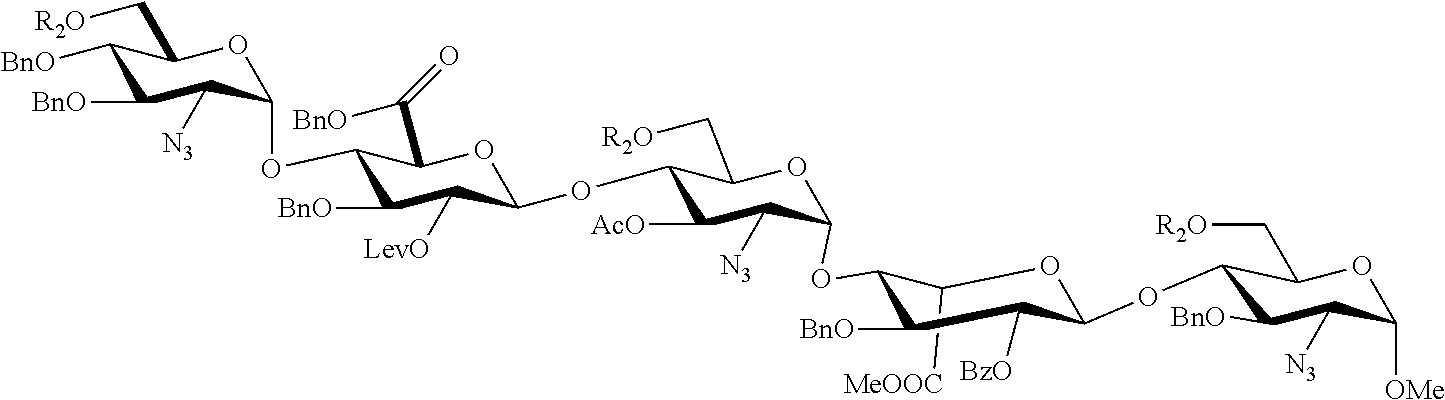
C1([MeOOC])C(OC2C([N3])C([AcO])C(OC3C([LevO])C([BnO])C(OC4C([N3])C([BnO])C([BnO])C(C[R2O])O4)C(C([BnO])=O)O3)C(C[R2O])O2)C([BnO])C([BzO])C(OC2C([BnO])C([N3])C([OMe])OC2C[R2O])O1
